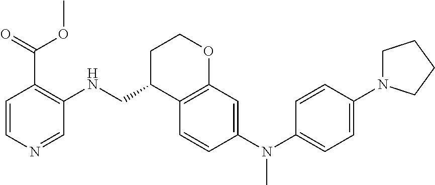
C1=CC(N(C2=CC=C(N3CCCC3)C=C2)C)=CC2=C1C(CNC1=C(C(OC)=O)C=CN=C1)CCO2
